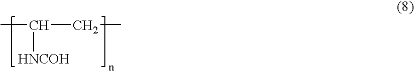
C([HNCOH])(CC)C
